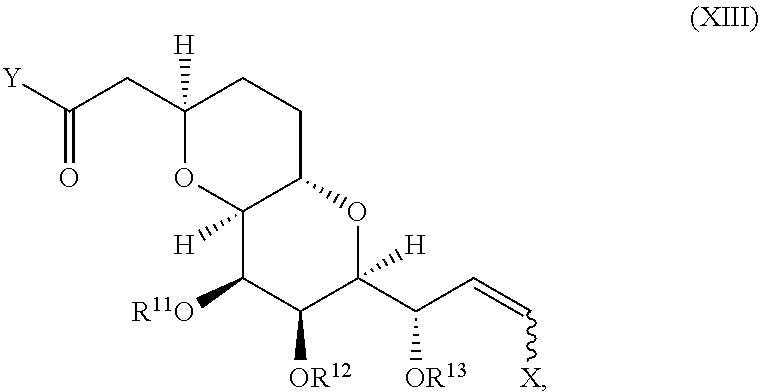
C1(CC([Y])=O)([H])OC2([H])C(CC1)OC([H])(C(C=C[X])[OR13])C([OR12])C2[R11O]
